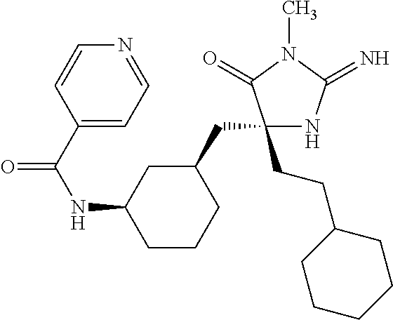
C1(CCC2CCCCC2)(CC2CC(NC(C3=CC=NC=C3)=O)CCC2)NC(=N)N(C)C1=O
